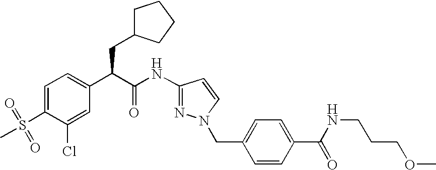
C1=C(S(=O)(C)=O)C(Cl)=CC(C(C(NC2=NN(CC3=CC=C(C(NCCCOC)=O)C=C3)C=C2)=O)CC2CCCC2)=C1
